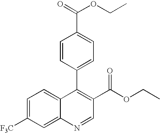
C1=C([F3C])C=C2C(=C1)C(C1=CC=C(C(OCC)=O)C=C1)=C(C(OCC)=O)C=N2
